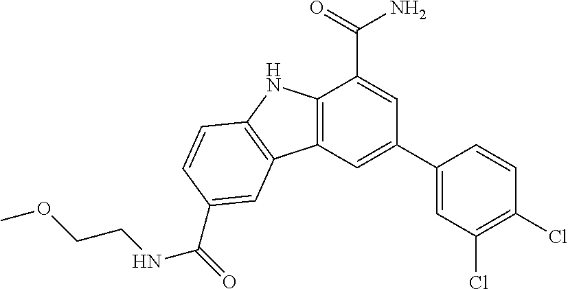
C12=C(C=C(C3=CC(Cl)=C(Cl)C=C3)C=C1C(=O)N)C1=C(N2)C=CC(C(NCCOC)=O)=C1
